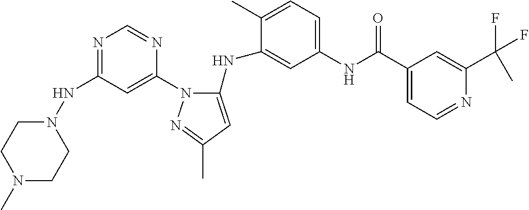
N1=C(NN2CCN(C)CC2)C=C(N2C(NC3=CC(NC(C4=CC=NC(C(F)(F)C)=C4)=O)=CC=C3C)=CC(C)=N2)N=C1
